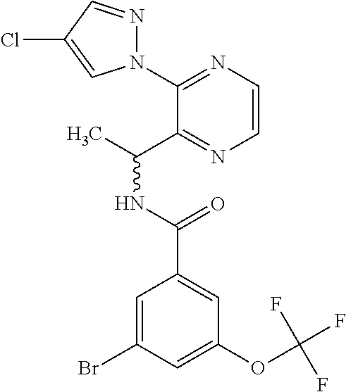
C1(N2N=CC(Cl)=C2)=NC=CN=C1C(C)NC(=O)C1=CC(OC(F)(F)F)=CC(Br)=C1
